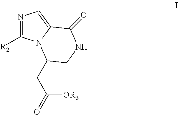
N1=C([R2])N2C(=C1)C(=O)NCC2CC(=O)[OR3]
